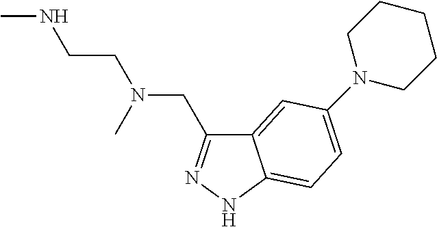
C12=CC(N3CCCCC3)=CC=C1NN=C2CN(CCNC)C
